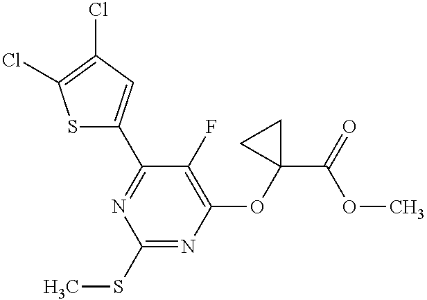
C1(SC)=NC(OC2(C(=O)OC)CC2)=C(F)C(C2=CC(Cl)=C(Cl)S2)=N1
